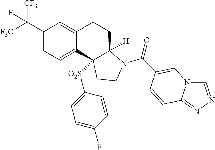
C1(C([F3C])([CF3])F)=CC=C2C(=C1)CCC1([H])N(C(=O)C3=CN4C=NN=C4C=C3)CCC21[O2S]C1=CC=C(F)C=C1
